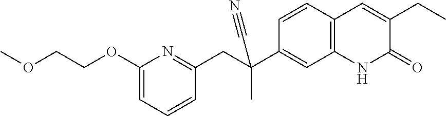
C1(OCCOC)=CC=CC(CC(C2=CC3=C(C=C2)C=C(CC)C(=O)N3)(C)C#N)=N1
